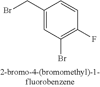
C1(CBr)=CC(Br)=C(F)C=C1
